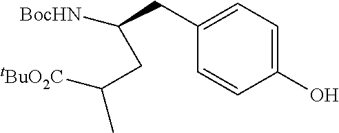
C1=C(CC(CC([tBuO2C])C)[BocHN])C=CC(O)=C1
